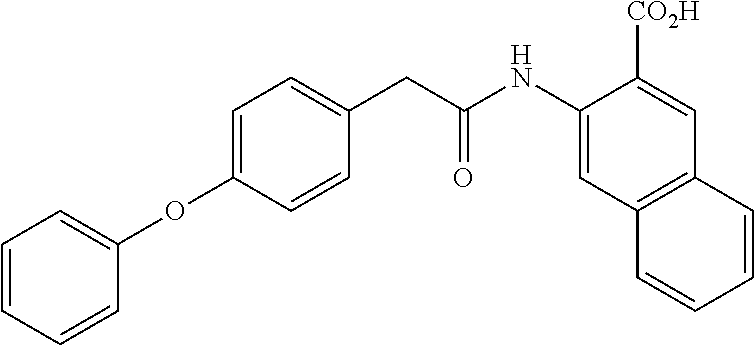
C1=C(OC2=CC=CC=C2)C=CC(CC(NC2=CC3=C(C=C2[CO2H])C=CC=C3)=O)=C1
